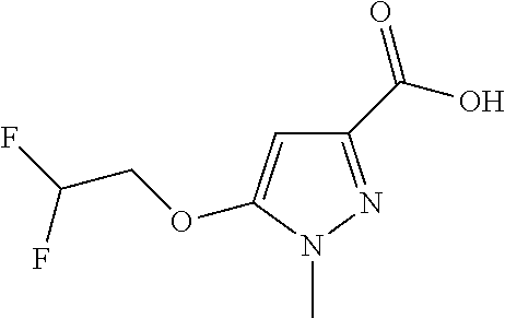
C1(C(O)=O)=NN(C)C(OCC(F)F)=C1
